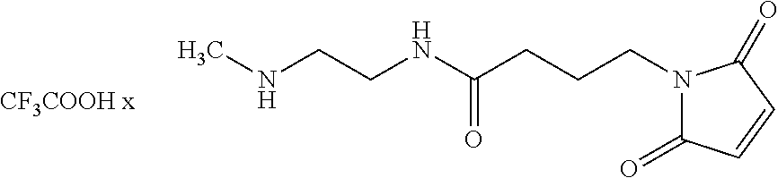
N(CCNC(CCCN1C(=O)C=CC1=O)=O)C.[CF3COOH x]
